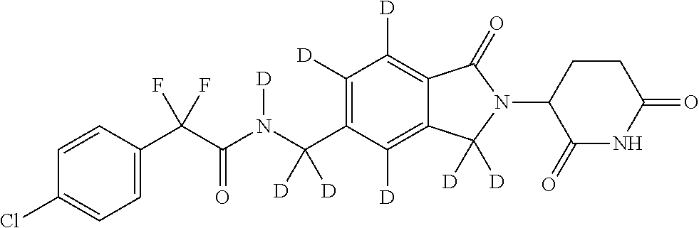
C1=CC(C(C(N(C(C2=C([D])C([D])=C3C(=C2[D])C([D])([D])N(C2C(=O)NC(=O)CC2)C3=O)([D])[D])[D])=O)(F)F)=CC=C1Cl
